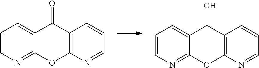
C1=CN=C2C(=C1)C(O)C1=C(O2)N=CC=C1.C1=CN=C2C(=C1)C(=O)C1=C(O2)N=CC=C1
